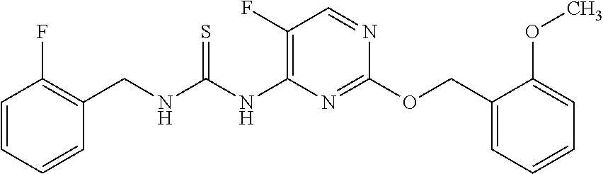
C1(COC2=NC(NC(NCC3=C(F)C=CC=C3)=S)=C(F)C=N2)=CC=CC=C1OC
